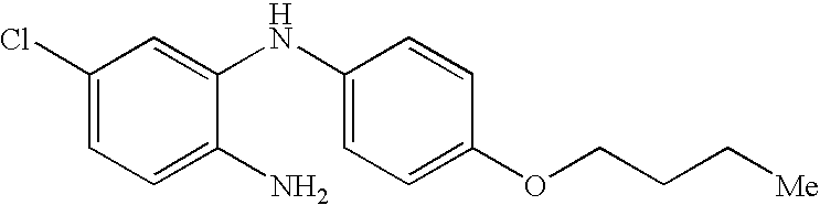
C1(Cl)=CC=C(N)C(NC2=CC=C(OCCC[Me])C=C2)=C1
